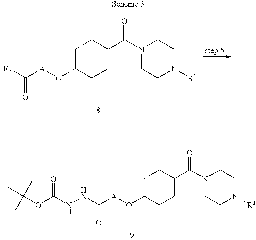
C1C(O[A]C(NNC(OC(C)(C)C)=O)=O)CCC(C(N2CCN([R1])CC2)=O)C1.C1C(O[A]C(O)=O)CCC(C(N2CCN([R1])CC2)=O)C1
